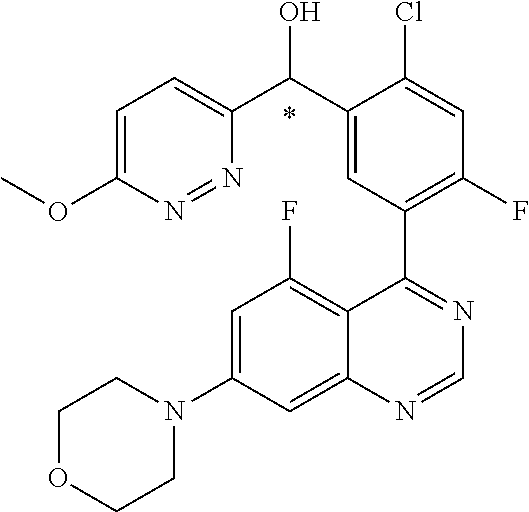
C12=CC(N3CCOCC3)=CC(F)=C1C(C1=C(F)C=C(Cl)C(C(C3=CC=C(OC)N=N3)O)=C1)=NC=N2.*
